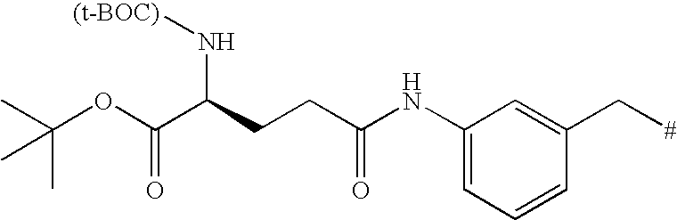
C(OC(C(CCC(NC1=CC=CC(C[#])=C1)=O)N[(t-BOC)])=O)(C)(C)C
